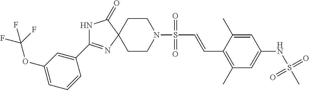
C1CN(S(=O)(C=CC2=C(C)C=C(NS(C)(=O)=O)C=C2C)=O)CCC12C(=O)NC(C1=CC(OC(F)(F)F)=CC=C1)=N2
